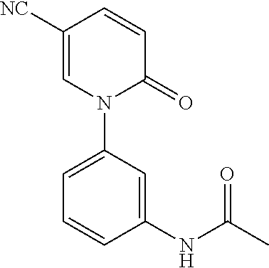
C1=C([NC])C=CC(=O)N1C1=CC=CC(NC(C)=O)=C1
